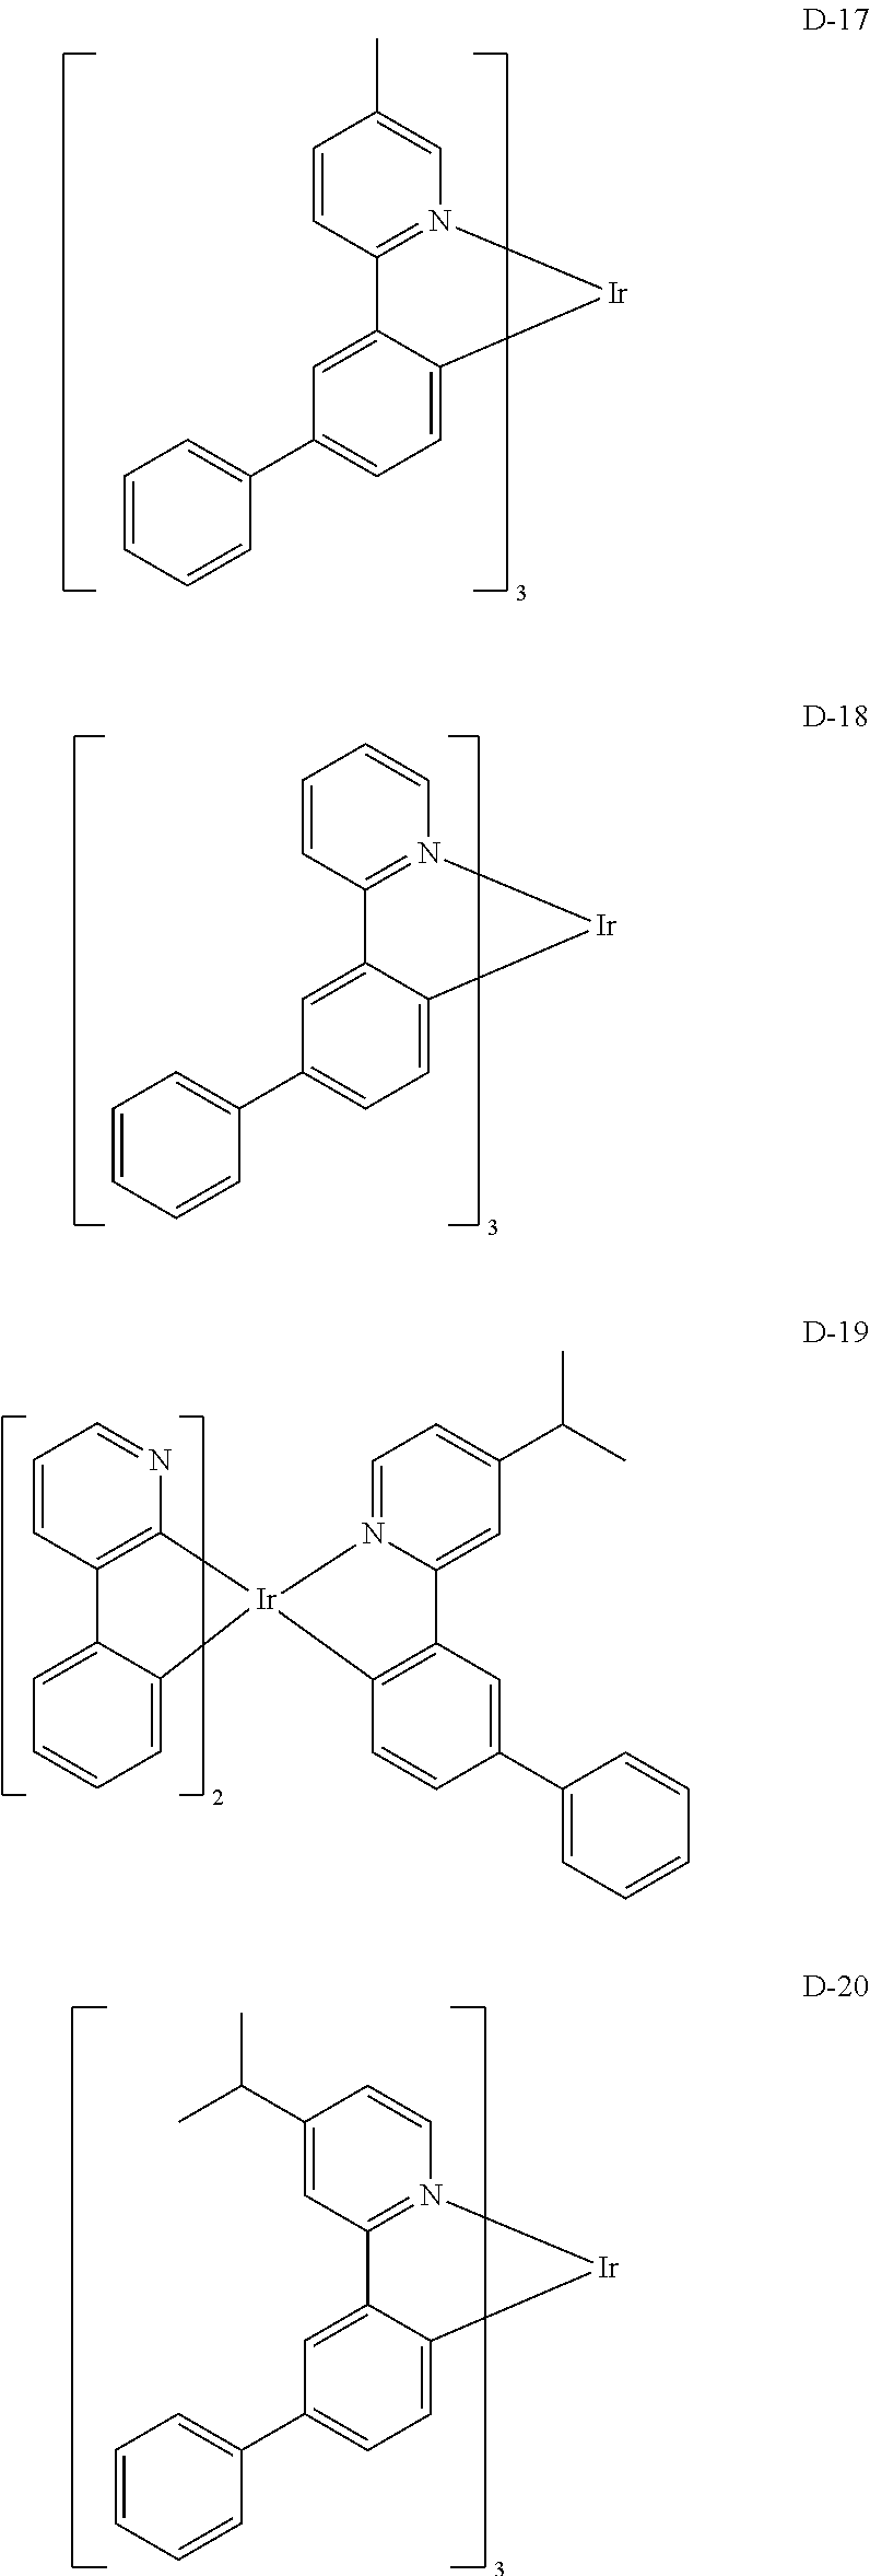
C1(C)=CN2=C(C=C1)C1=CC(C3=CC=CC=C3)=CC=C1[Ir]2.C1=CN2=C(C=C1)C1=CC(C3=CC=CC=C3)=CC=C1[Ir]2.C1=CC2=C(N=C1)[Ir]1(C3=CC=CC=C23)N2=CC=C(C(C)C)C=C2C2=C1C=CC(C1=CC=CC=C1)=C2.C1=CN2=C(C=C1C(C)C)C1=CC(C3=CC=CC=C3)=CC=C1[Ir]2
